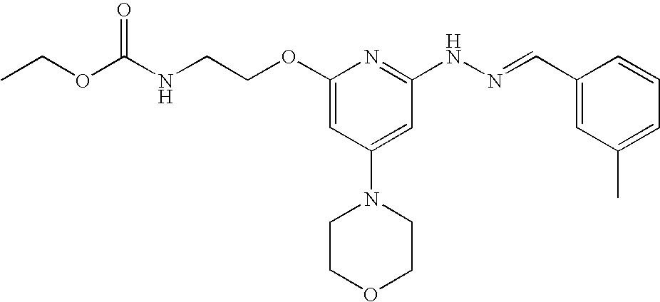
N(CCOC1=CC(N2CCOCC2)=CC(NN=CC2=CC(C)=CC=C2)=N1)C(OCC)=O
